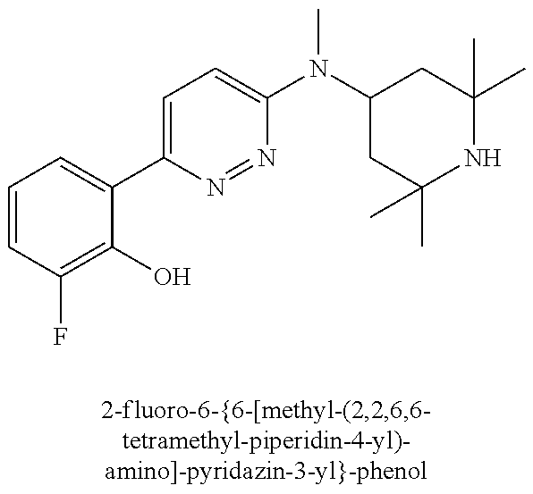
C1=CC=C(C2=CC=C(N(C3CC(C)(C)NC(C)(C)C3)C)N=N2)C(O)=C1F
